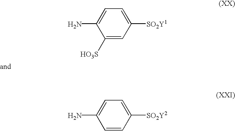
NC1=CC=C([SO2Y1])C=C1[HO3S].NC1=CC=C([SO2Y2])C=C1
